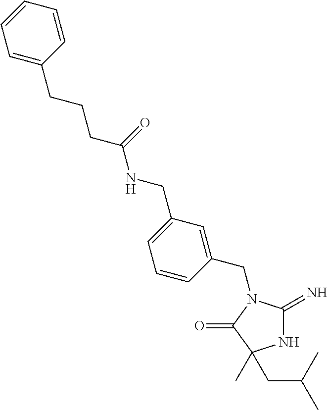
N1C(=N)N(CC2=CC(CNC(CCCC3=CC=CC=C3)=O)=CC=C2)C(=O)C1(C)CC(C)C
